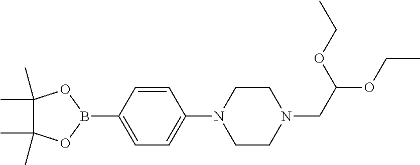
C1(B2OC(C)(C)C(C)(C)O2)=CC=C(N2CCN(CC(OCC)OCC)CC2)C=C1
